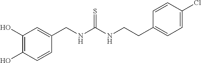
C1(O)=C(O)C=CC(CNC(NCCC2=CC=C(Cl)C=C2)=S)=C1
